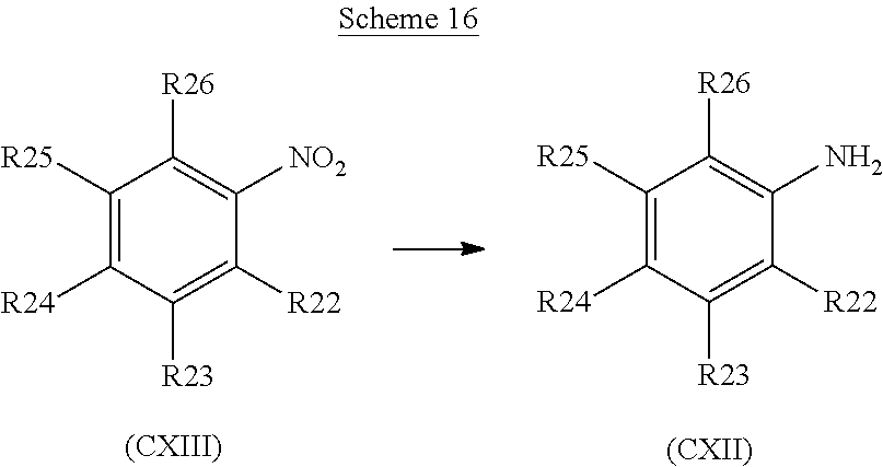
[(CXII)].[(CXIII)].C1([R25])=C([R24])C([R23])=C([R22])C([NO2])=C1[R26].C1([R25])=C([R24])C([R23])=C([R22])C(N)=C1[R26]
